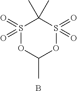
S1(=O)(=O)OC(C)OS(=O)(=O)C1(C)C.B
